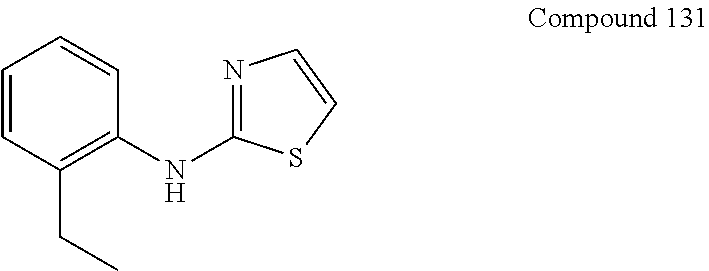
N(C1=NC=CS1)C1=C(CC)C=CC=C1
